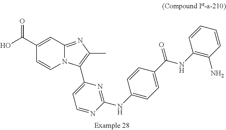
C1(C(O)=O)=CC2=NC(C)=C(C3=CC=NC(NC4=CC=C(C(NC5=C(N)C=CC=C5)=O)C=C4)=N3)N2C=C1
